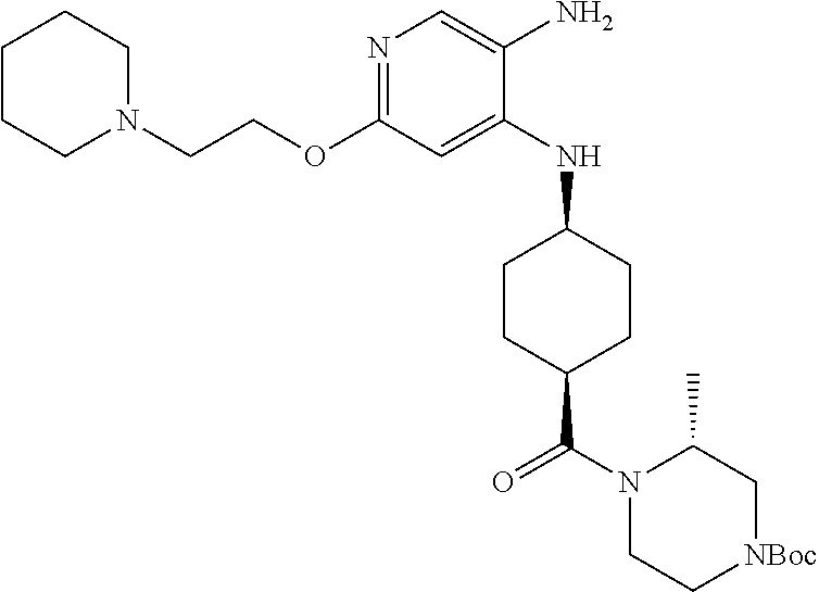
N1=C(OCCN2CCCCC2)C=C(NC2CCC(C(=O)N3CC[NBoc]CC3C)CC2)C(N)=C1
